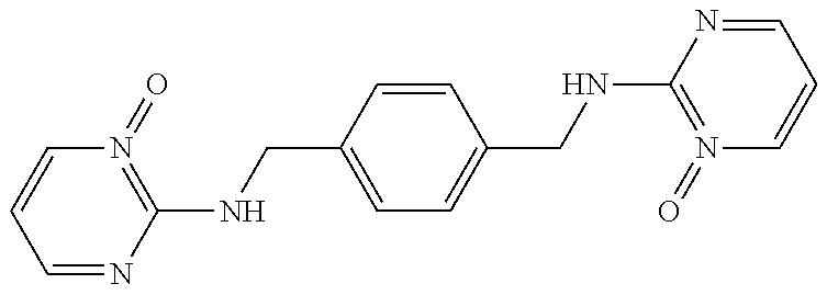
C1=NC(NCC2=CC=C(CNC3=N(=O)C=CC=N3)C=C2)=N(=O)C=C1
